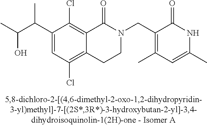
C1(C(C)C(C)O)=CC(Cl)=C2C(=C1Cl)C(=O)N(CC1=C(C)C=C(C)NC1=O)CC2
